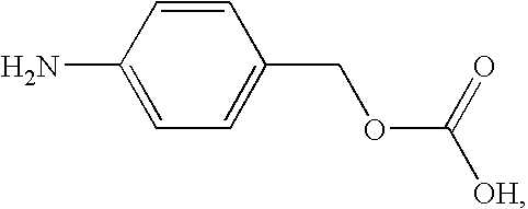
NC1=CC=C(COC(=O)[OH])C=C1
